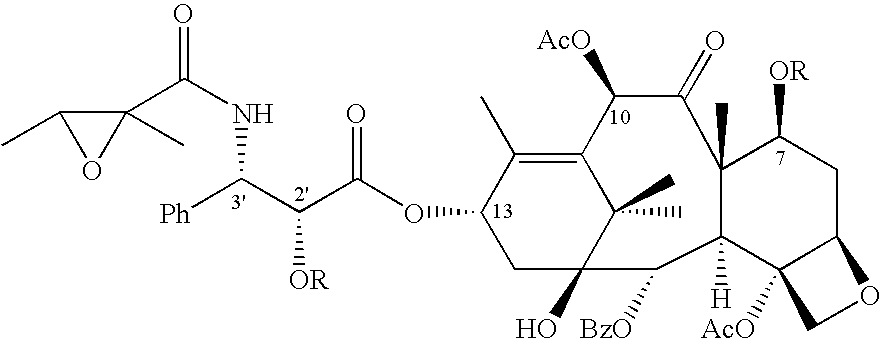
O(C1CC2(O)C(C)(C)C(=C1C)C([AcO])C(=O)C1(C)C([H])(C2[BzO])C2([AcO])C(CC1[OR])OC2)C(C([OR])C([Ph])NC(=O)C1(C)C(C)O1)=O
